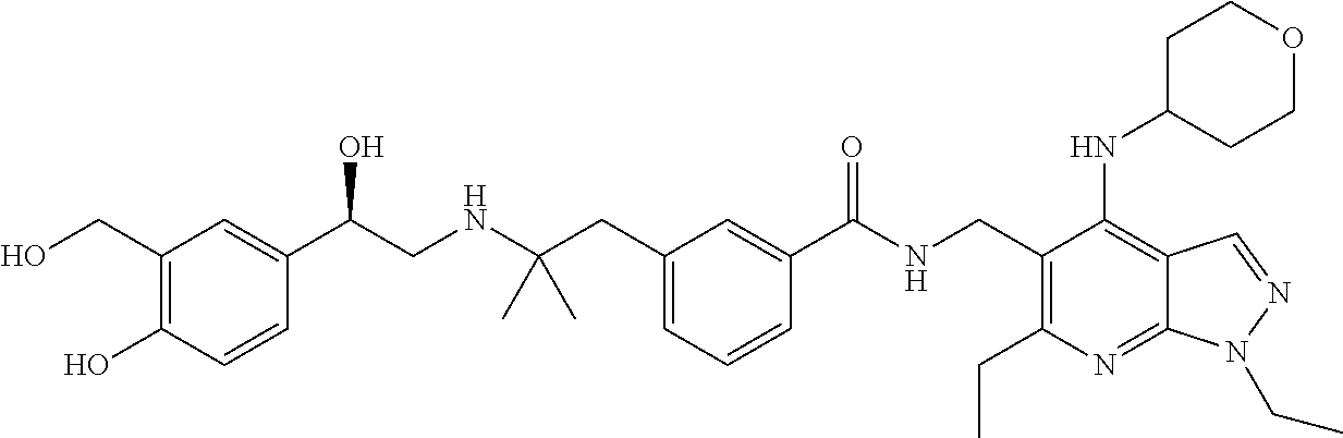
C1(CO)=C(O)C=CC(C(CNC(CC2=CC=CC(C(NCC3=C(CC)N=C4C(=C3NC3CCOCC3)C=NN4CC)=O)=C2)(C)C)O)=C1
